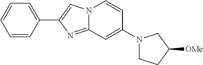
C1(C2=CN3C(=N2)C=C(N2CCC([OMe])C2)C=C3)=CC=CC=C1
